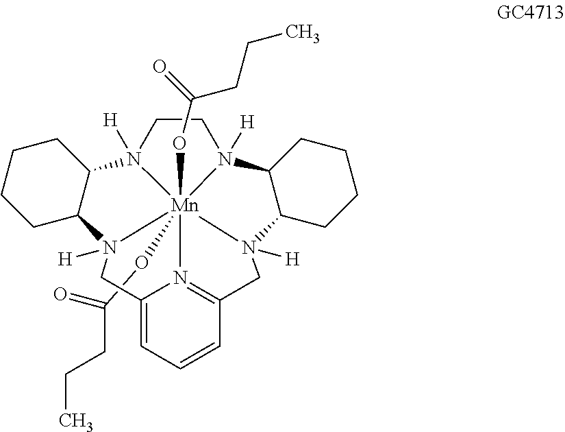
C(C)CC(=O)O[Mn]1234(OC(CCC)=O)N5([H])CCN1([H])C1CCCCC1N2([H])CC1=CC=CC(=N31)CN4([H])C1C5CCCC1
